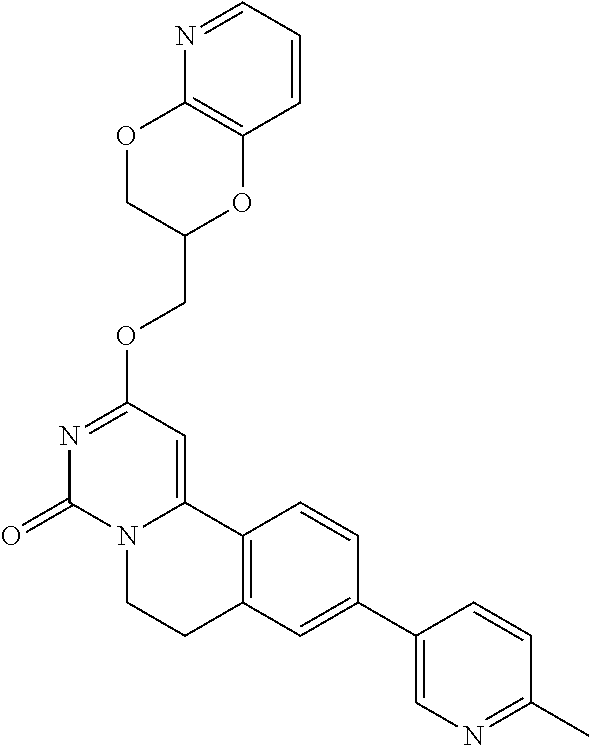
N1=CC=CC2=C1OCC(COC1=NC(=O)N3C(=C1)C1=C(CC3)C=C(C3=CN=C(C)C=C3)C=C1)O2
